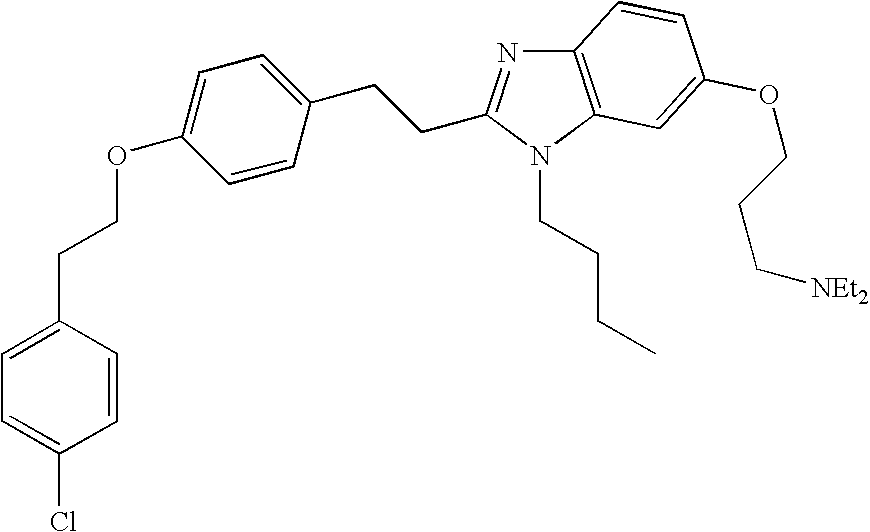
C12=C(N(CCCC)C(CCC3=CC=C(OCCC4=CC=C(Cl)C=C4)C=C3)=N1)C=C(OCCC[NEt2])C=C2
